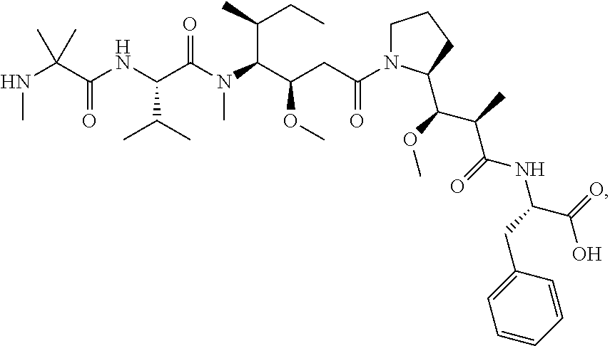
C(NC(C(N(C(C(OC)CC(N1CCCC1C(OC)C(C)C(=O)NC(CC1=CC=CC=C1)C(=O)O)=O)C(CC)C)C)=O)C(C)C)(=O)C(NC)(C)C
